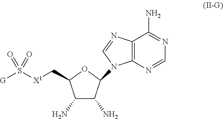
C12=C(N=CN=C1N)N(C1C(N)C(N)C(C[X1]S([G])(=O)=O)O1)C=N2
